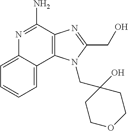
C12=C(C(N)=NC3=CC=CC=C13)N=C(CO)N2CC1(O)CCOCC1
